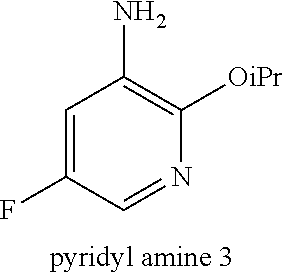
C1=C(F)C=NC([OiPr])=C1N
